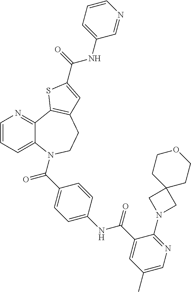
C1=CC=C2C(=N1)C1=C(CCN2C(C2=CC=C(NC(C3=CC(C)=CN=C3N3CC4(C3)CCOCC4)=O)C=C2)=O)C=C(C(=O)NC2=CC=CN=C2)S1
